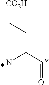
C(C(C=O)N)C[CO2H]
